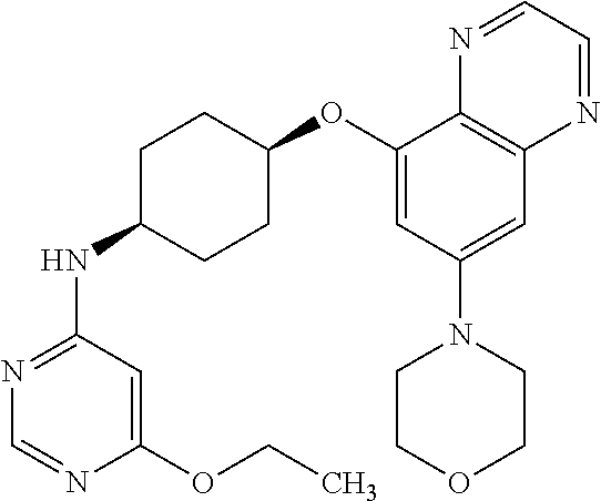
C1(OCC)=CC(NC2CCC(OC3=CC(N4CCOCC4)=CC4=C3N=CC=N4)CC2)=NC=N1
